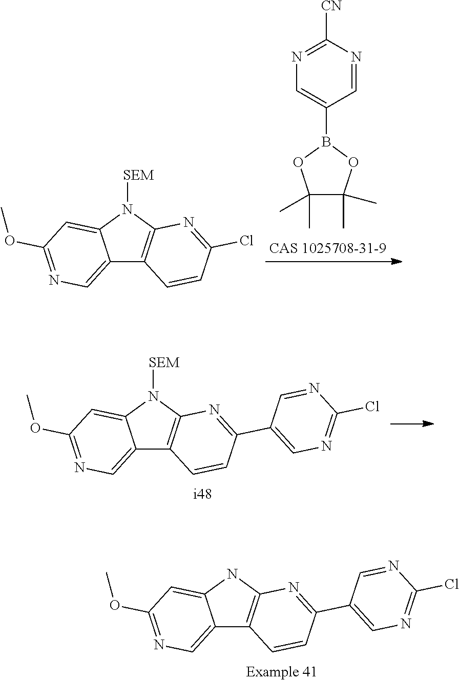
C12=CN=C(OC)C=C1NC1=C2C=CC(C2=CN=C(Cl)N=C2)=N1.N1=C([CN])N=CC(B2OC(C)(C)C(C)(C)O2)=C1.C12=CN=C(OC)C=C1N([SEM])C1=C2C=CC(Cl)=N1.C12=CN=C(OC)C=C1N([SEM])C1=C2C=CC(C2=CN=C(Cl)N=C2)=N1
